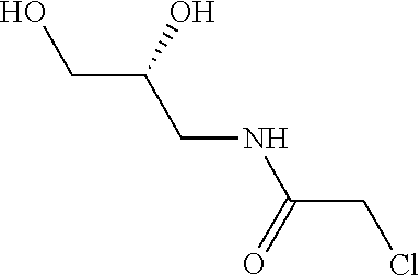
C(NCC(CO)O)(=O)CCl
